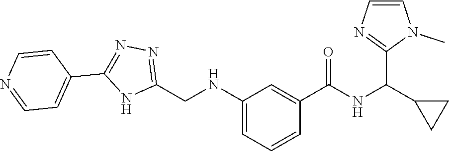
C1(C(NC(C2=CC(NCC3=NN=C(C4=CC=NC=C4)N3)=CC=C2)=O)C2=NC=CN2C)CC1
